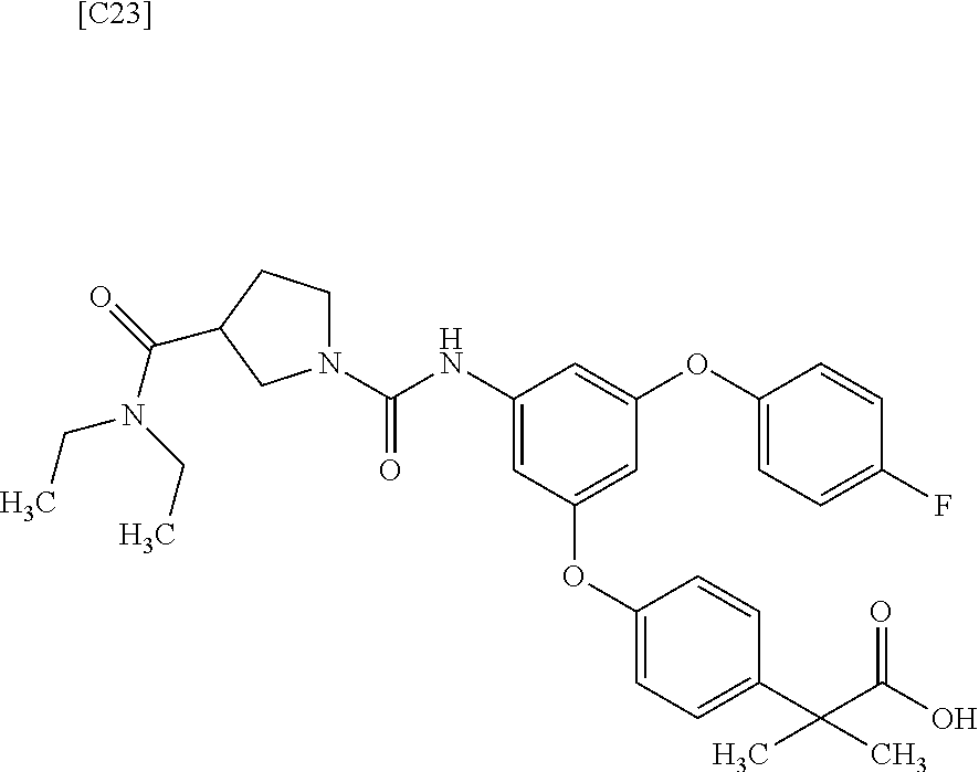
[[C23]].N1(C(NC2=CC(OC3=CC=C(C(C(O)=O)(C)C)C=C3)=CC(OC3=CC=C(F)C=C3)=C2)=O)CCC(C(=O)N(CC)CC)C1
